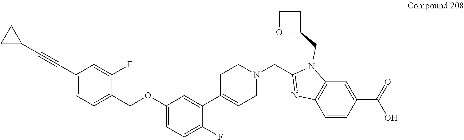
C1=C(F)C(COC2=CC=C(F)C(C3=CCN(CC4=NC5=C(C=C(C(=O)O)C=C5)N4CC4CCO4)CC3)=C2)=CC=C1C#CC1CC1
